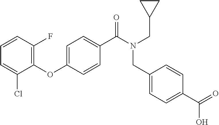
C1=CC(F)=C(OC2=CC=C(C(N(CC3CC3)CC3=CC=C(C(O)=O)C=C3)=O)C=C2)C(Cl)=C1
